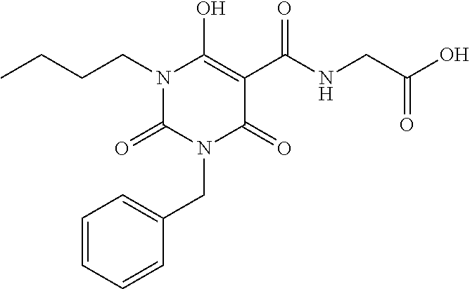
C(N1C(=O)N(CC2=CC=CC=C2)C(=O)C(C(NCC(O)=O)=O)=C1O)CCC
